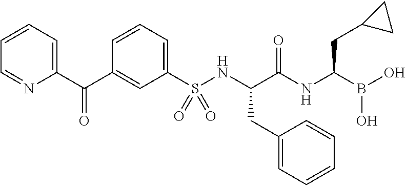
C1=CC=C(S(NC(C(NC(B(O)O)CC2CC2)=O)CC2=CC=CC=C2)(=O)=O)C=C1C(C1=CC=CC=N1)=O
